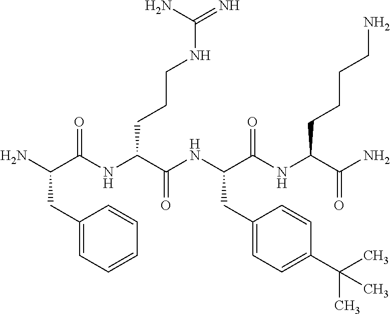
NC(C(NC(C(NC(C(NC(C(N)=O)CCCCN)=O)CC1=CC=C(C(C)(C)C)C=C1)=O)CCCNC(=N)N)=O)CC1=CC=CC=C1
